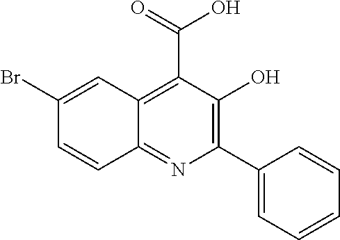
C1(Br)=CC2=C(C(=O)O)C(O)=C(C3=CC=CC=C3)N=C2C=C1
